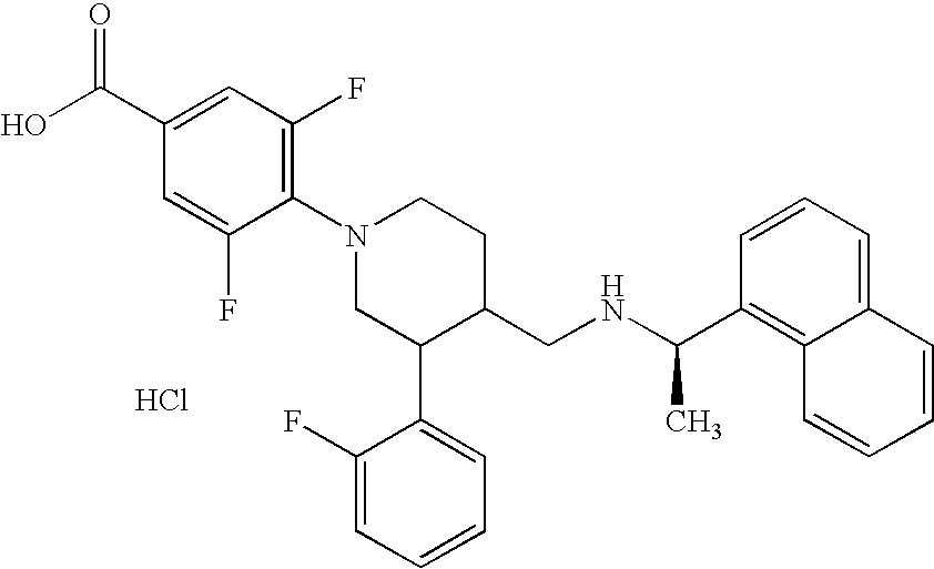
Cl.C1(N2CC(C3=CC=CC=C3F)C(CNC(C3=C4C(=CC=C3)C=CC=C4)C)CC2)=C(F)C=C(C(O)=O)C=C1F
